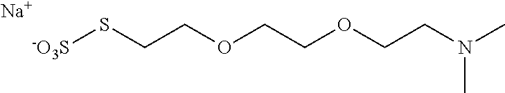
[-O3S]SCCOCCOCCN(C)C.[Na]
